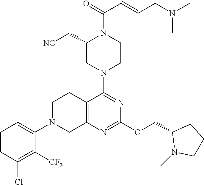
C12=C(N=C(OCC3N(C)CCC3)N=C1N1CCN(C(=O)C=CCN(C)C)C(C[NC])C1)CN(C1=CC=CC(Cl)=C1[CF3])CC2
